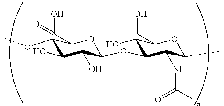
C1(C(O)=O)C(OC)C(O)C(O)C(OC2C(O)C(CO)OC(C)C2NC(C)=O)O1
